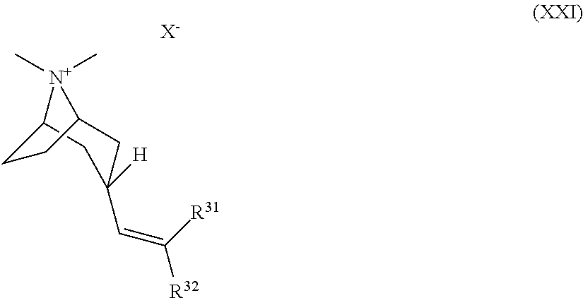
[N+]1(C)(C)C2CC(C=C([R32])[R31])([H])CC1CC2.[X-]
